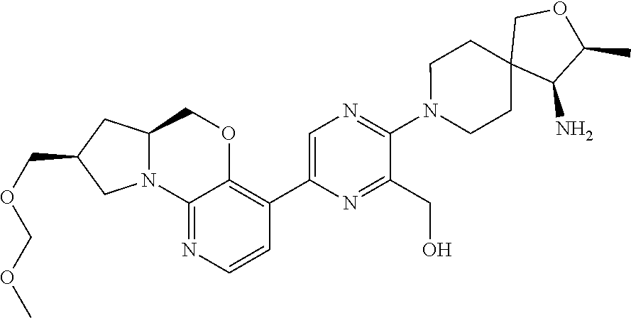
C12N(C3=NC=CC(C4=CN=C(N5CCC6(CC5)C(N)C(C)OC6)C(CO)=N4)=C3OC1)CC(COCOC)C2
